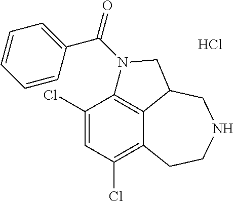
C1(Cl)=CC(Cl)=C2C3=C1N(C(=O)C1=CC=CC=C1)CC3CNCC2.Cl
